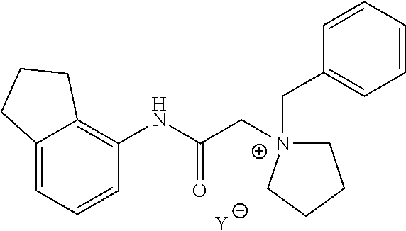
[Y].C12=CC=CC(NC(C[N+]3(CC4=CC=CC=C4)CCCC3)=O)=C1CCC2
